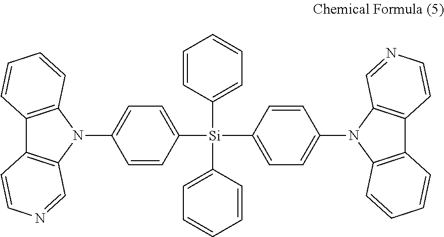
C12=C(N(C3=CC=C([Si](C4=CC=CC=C4)(C4=CC=CC=C4)C4=CC=C(N5C6=C(C7=C5C=NC=C7)C=CC=C6)C=C4)C=C3)C3=C1C=CN=C3)C=CC=C2
